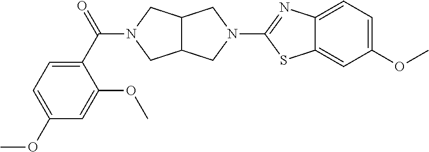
C12C(CN(C(=O)C3=CC=C(OC)C=C3OC)C1)CN(C1=NC3=CC=C(OC)C=C3S1)C2
